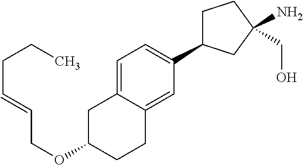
C(C=CCOC1CC2=CC=C(C3CCC(N)(CO)C3)C=C2CC1)CC
